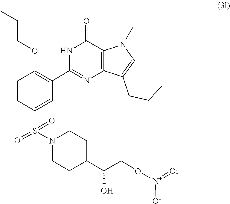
[O-][N+](=O)OCC(O)C1CCN(S(=O)(=O)C2=CC(C3=NC4=C(C(=O)N3)N(C)C=C4CCC)=C(OCCC)C=C2)CC1
